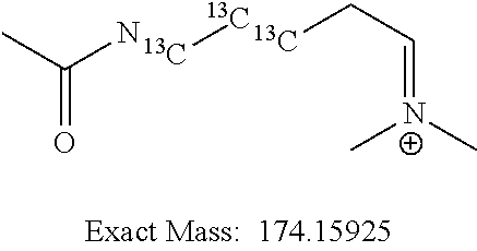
CC(=O)N.[13C][13C].[13C]CC=[N+](C)C
